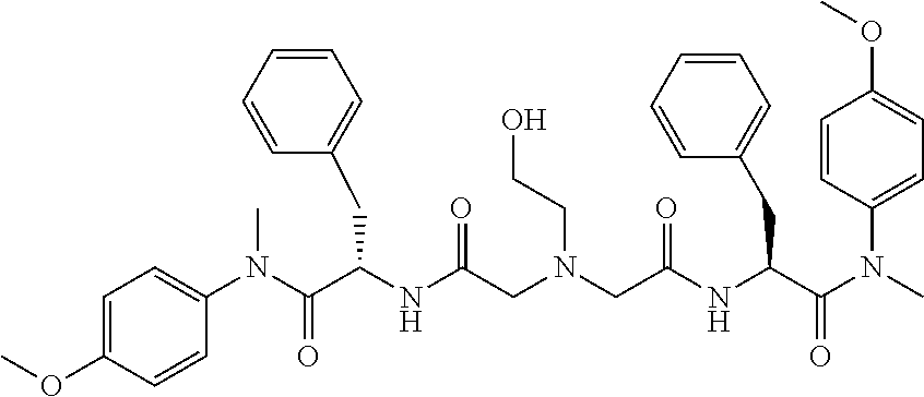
C1=C(OC)C=CC(N(C(C(NC(CN(CC(NC(C(N(C)C2=CC=C(OC)C=C2)=O)CC2=CC=CC=C2)=O)CCO)=O)CC2=CC=CC=C2)=O)C)=C1
